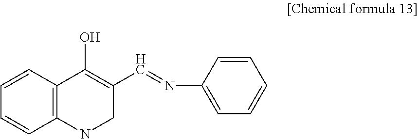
C1=CC2=C(C=C1)NCC(C=NC1=CC=CC=C1)=C2O
